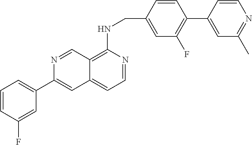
C1=CC(F)=CC(C2=CC3=CC=NC(NCC4=CC(F)=C(C5=CC(C)=NC=C5)C=C4)=C3C=N2)=C1
